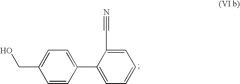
C1=CC(C2=CC=CC=C2C#N)=CC=C1CO
